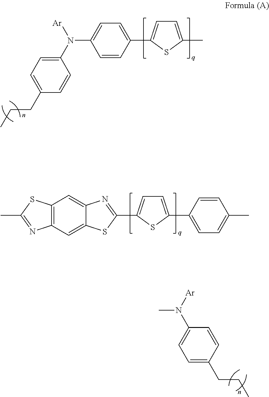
C1(C)=NC2=C(S1)C=C1C(=C2)SC(C2=CC=C(C3=CC=C(C)C=C3)S2)=N1.CN([Ar])C1=CC=C(CCC)C=C1.C1=C(C)SC(C2=CC=C(N(C3=CC=C(CCC)C=C3)[Ar])C=C2)=C1
